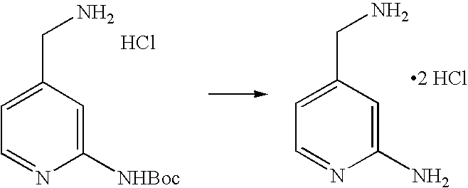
C1=NC([NHBoc])=CC(CN)=C1.C1=NC(N)=CC(CN)=C1.[2 HCl].Cl
